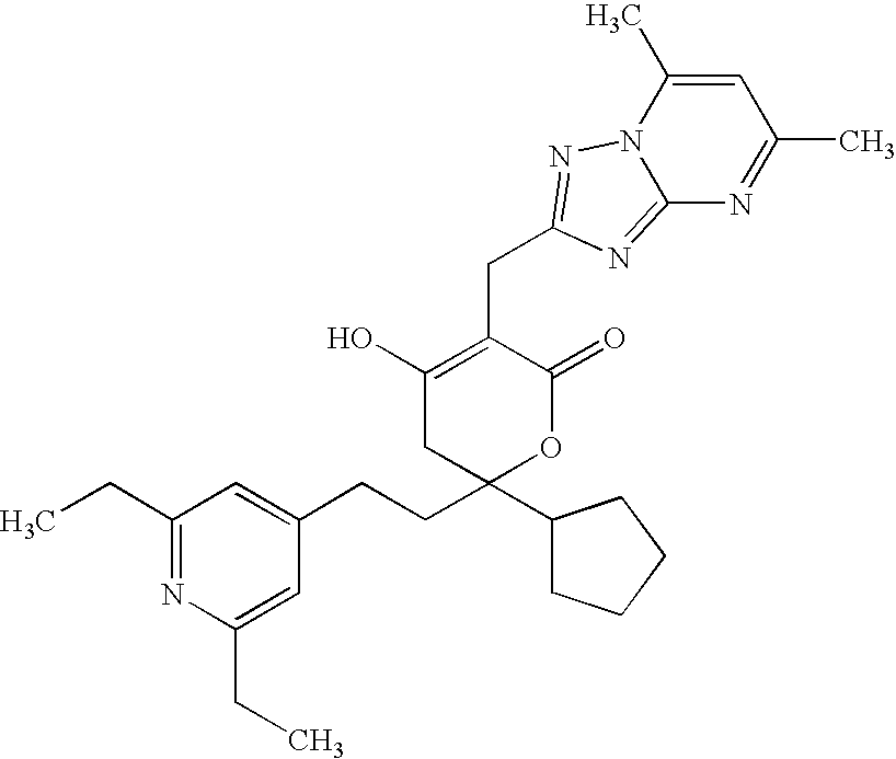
C1(CC)=NC(CC)=CC(CCC2(C3CCCC3)OC(=O)C(CC3=NN4C(C)=CC(C)=NC4=N3)=C(O)C2)=C1
